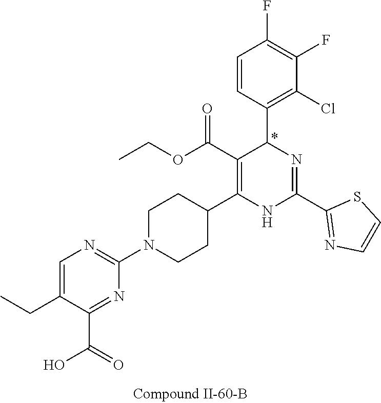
C1(F)=C(F)C=CC(C2N=C(C3=NC=CS3)NC(C3CCN(C4=NC=C(CC)C(C(O)=O)=N4)CC3)=C2C(OCC)=O)=C1Cl
